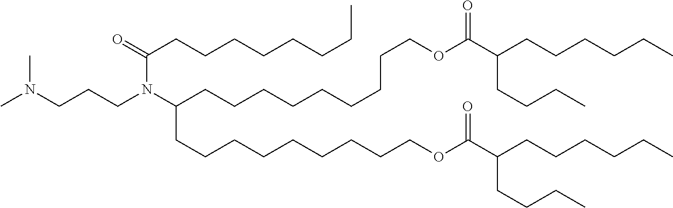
N(CCCN(C(CCCCCCCCCOC(C(CCCC)CCCCCC)=O)CCCCCCCCCOC(C(CCCCCC)CCCC)=O)C(=O)CCCCCCCC)(C)C
